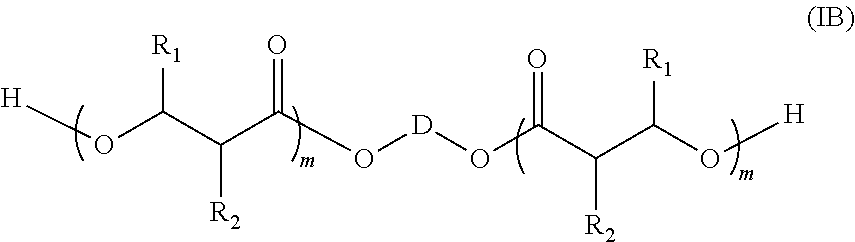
[H]OC(C(C(O[D]OC(C(C(O[H])[R1])[R2])=O)=O)[R2])[R1]
